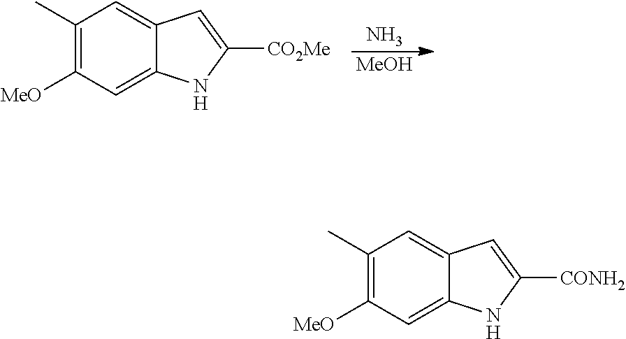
N.[MeOH].C1(C)=C([MeO])C=C2C(=C1)C=C([CO2Me])N2.C1(C)=C([MeO])C=C2C(=C1)C=C([CONH2])N2
